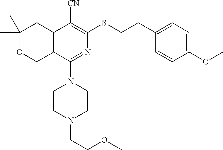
C1(C)(C)OCC2=C(C1)C([CN])=C(SCCC1=CC=C(OC)C=C1)N=C2N1CCN(CCOC)CC1
